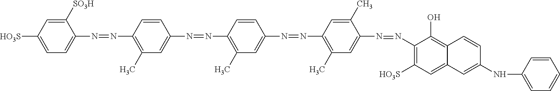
C1([SO3H])=CC([HO3S])=CC=C1N=NC1=C(C)C=C(N=NC2=C(C)C=C(N=NC3=C(C)C=C(N=NC4=C([HO3S])C=C5C(=C4O)C=CC(NC4=CC=CC=C4)=C5)C(C)=C3)C=C2)C=C1
